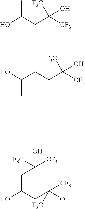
OC(CC([CF3])(O)[F3C])C.C(CCC([CF3])(O)[F3C])(O)C.OC(CC(O)([CF3])[F3C])CC(O)([CF3])[F3C]
